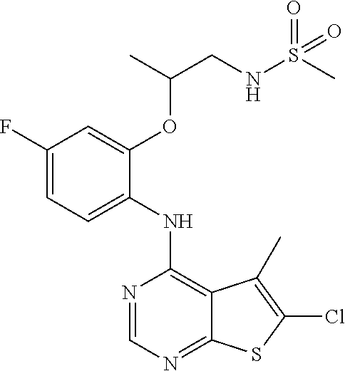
C1=C(OC(CNS(C)(=O)=O)C)C(NC2=C3C(=NC=N2)SC(Cl)=C3C)=CC=C1F
